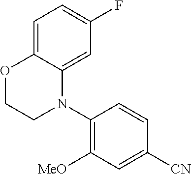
C1=C2C(=CC(F)=C1)N(C1=C([MeO])C=C([CN])C=C1)CCO2
